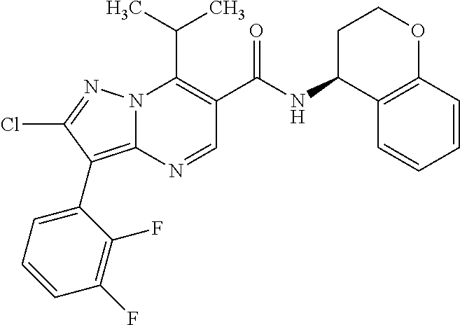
N12C(=C(C3=CC=CC(F)=C3F)C(Cl)=N1)N=CC(C(NC1C3=C(OCC1)C=CC=C3)=O)=C2C(C)C
